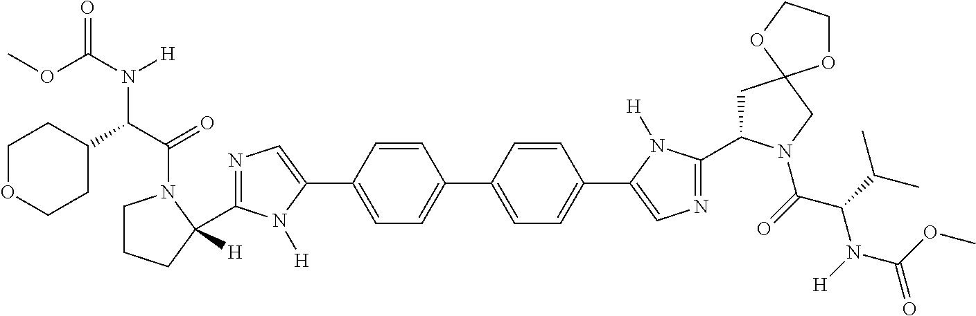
COC(=O)N(C(C1CCOCC1)C(=O)N1CCCC1(C1=NC=C(C2=CC=C(C3=CC=C(C4=CN=C(C5CC6(CN5C(C(N(C(=O)OC)[H])C(C)C)=O)OCCO6)N4[H])C=C3)C=C2)N1[H])[H])[H]
